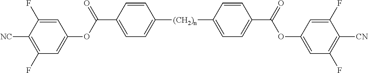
C1=CC(C(=O)OC2=CC(F)=C([NC])C(F)=C2)=CC=C1[(CH2)n]C1=CC=C(C(OC2=CC(F)=C([CN])C(F)=C2)=O)C=C1
